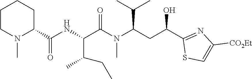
C(C(C1=NC([CO2Et])=CS1)O)C(N(C(C(C(C)CC)NC(C1CCCCN1C)=O)=O)C)C(C)C
